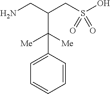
NCC(CS(O)(=O)=O)C([Me])([Me])C1=CC=CC=C1
